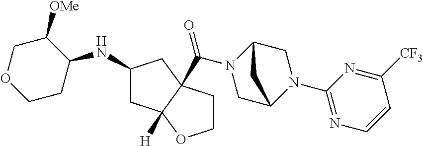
N(C1CCOCC1[OMe])C1CC2([H])C(C(N3CC4N(C5=NC=CC([CF3])=N5)CC3C4)=O)(C1)CCO2
